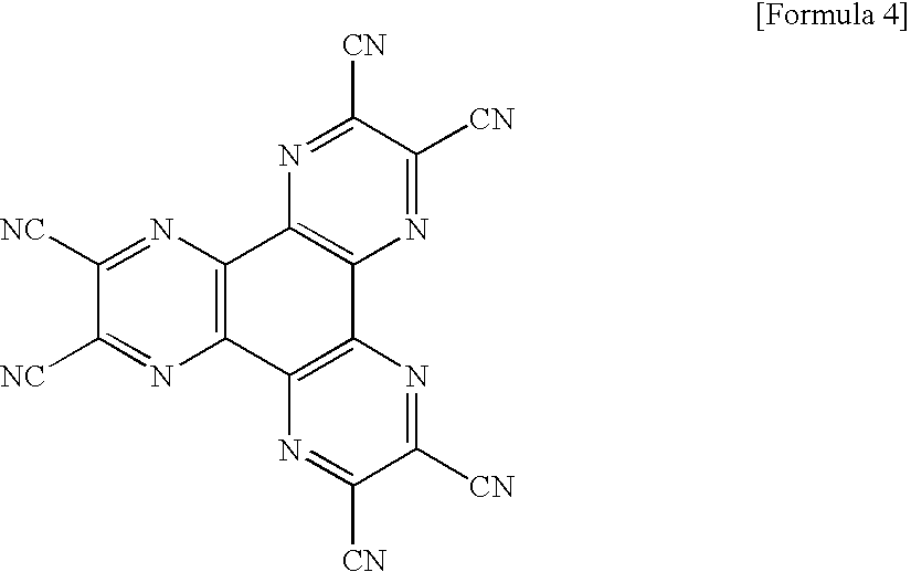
C12=C(N=C([NC])C([NC])=N1)C1=C(C3=C2N=C([CN])C([CN])=N3)N=C([CN])C([CN])=N1
